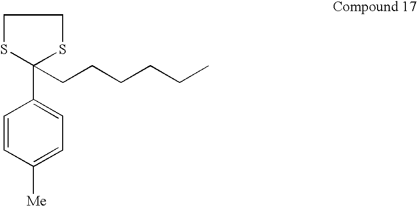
C1SC(C2=CC=C([Me])C=C2)(CCCCCC)SC1
